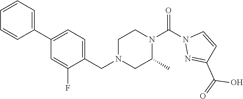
C1=CC=C(C2=CC=C(CN3CC(C)N(C(N4N=C(C(=O)O)C=C4)=O)CC3)C(F)=C2)C=C1
